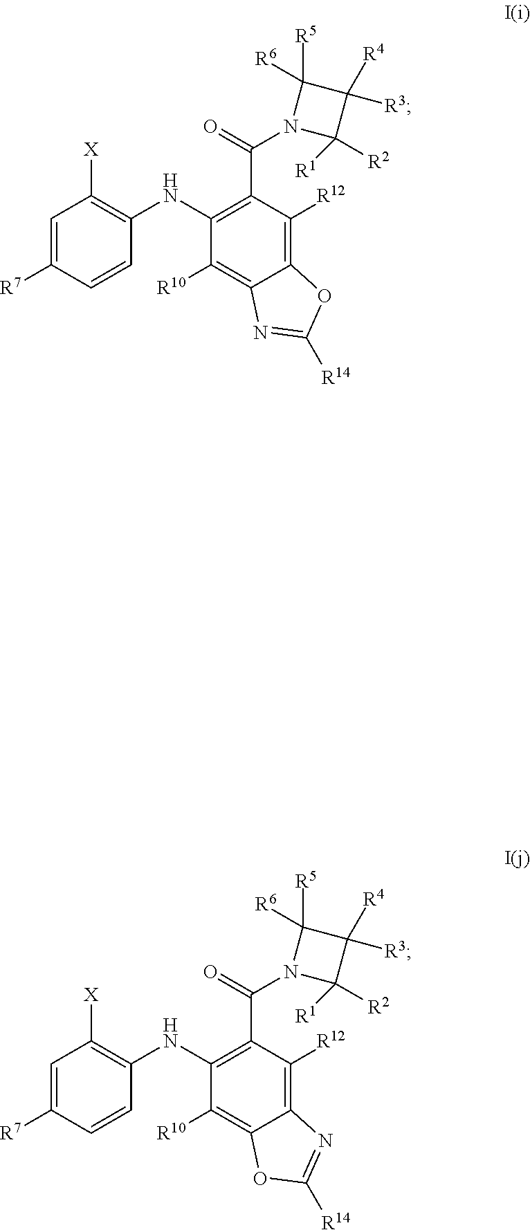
C1=C([R7])C=CC(NC2=C(C(=O)N3C([R1])([R2])C([R4])([R3])C3([R5])[R6])C([R12])=C3C(=C2[R10])N=C([R14])O3)=C1[X].C1=C([R7])C=CC(NC2=C(C(=O)N3C([R1])([R2])C([R4])([R3])C3([R5])[R6])C([R12])=C3C(=C2[R10])OC([R14])=N3)=C1[X]
